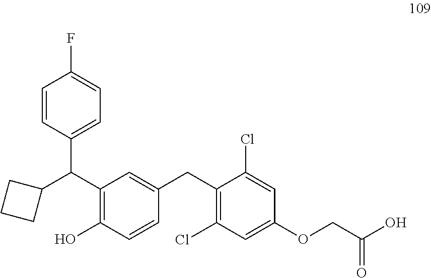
C1=CC(C(C2CCC2)C2=C(O)C=CC(CC3=C(Cl)C=C(OCC(O)=O)C=C3Cl)=C2)=CC=C1F
